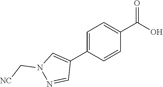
C1=C(C2=CN(C[NC])N=C2)C=CC(C(O)=O)=C1
